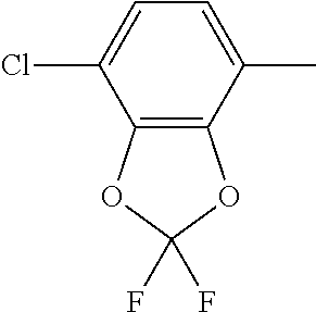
C1=C(C)C2=C(OC(F)(F)O2)C(Cl)=C1
